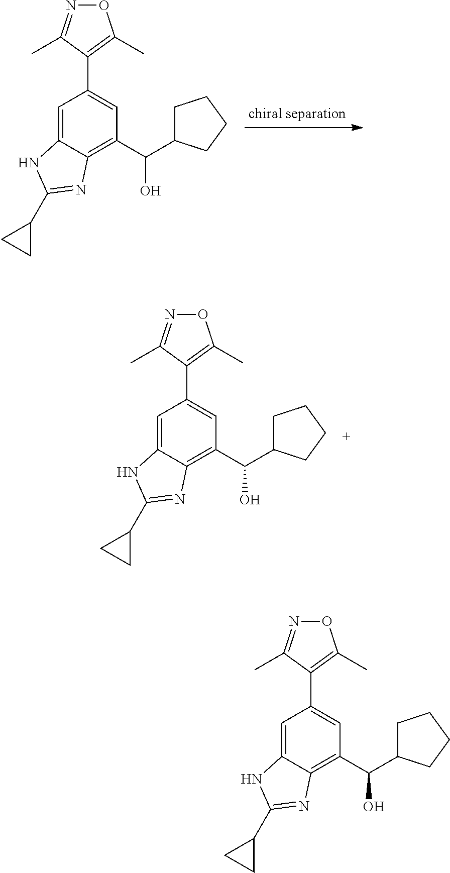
C1=C2C(=C(C(O)C3CCCC3)C=C1C1=C(C)ON=C1C)N=C(C1CC1)N2.C1=C2C(=C(C(O)C3CCCC3)C=C1C1=C(C)ON=C1C)N=C(C1CC1)N2.C1=C2C(=C(C(O)C3CCCC3)C=C1C1=C(C)ON=C1C)N=C(C1CC1)N2
